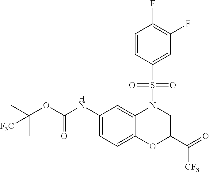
N(C(OC(C)(C)[F3C])=O)C1=CC=C2C(=C1)N(S(C1=CC(F)=C(F)C=C1)(=O)=O)CC(C(=O)[CF3])O2
